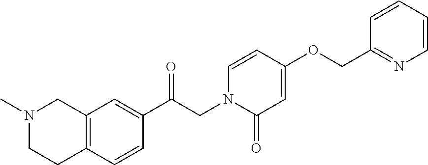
C12=C(C=CC(C(CN3C(=O)C=C(OCC4=NC=CC=C4)C=C3)=O)=C1)CCN(C)C2
